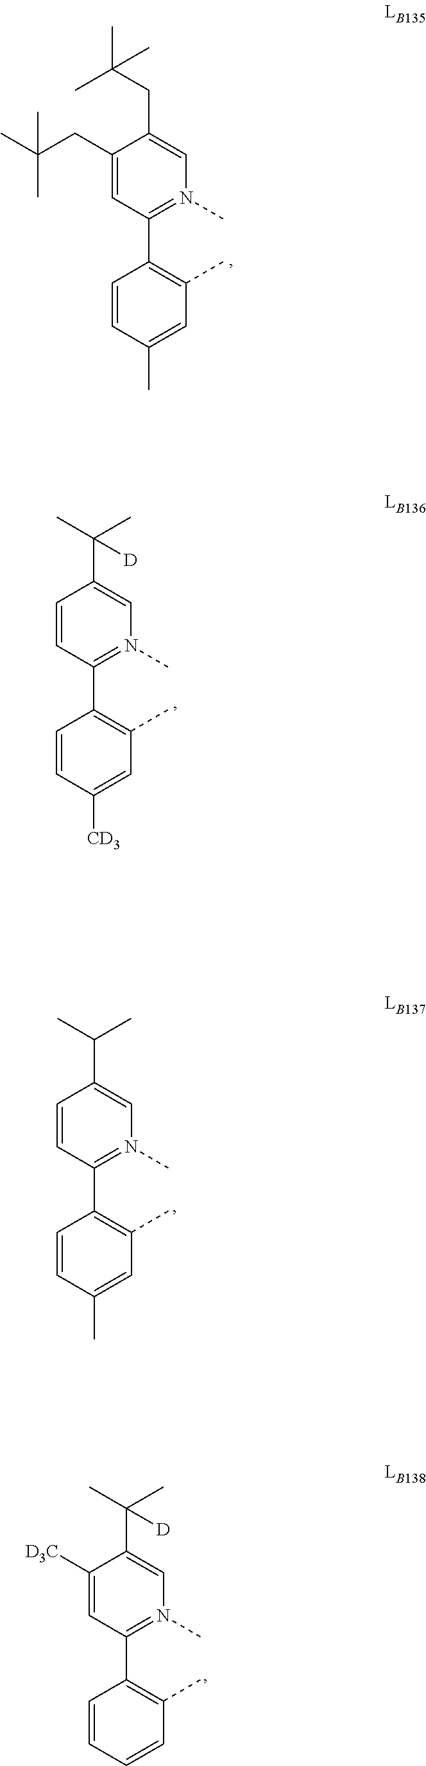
C1=CC(C2=C(C)C=C(C)C=C2)=N(C)C=C1C(C)C.C1=CC(C2=C(C)C=C([CD3])C=C2)=N(C)C=C1C(C)(C)[D].C1(CC(C)(C)C)=CC(C2=C(C)C=C(C)C=C2)=N(C)C=C1CC(C)(C)C.C1([D3C])=CC(C2=C(C)C=CC=C2)=N(C)C=C1C(C)(C)[D]
